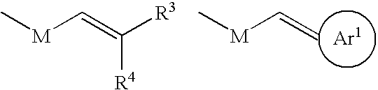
[R4]C(=C[M]C)[R3].C=C[M]C.[Ar1]
